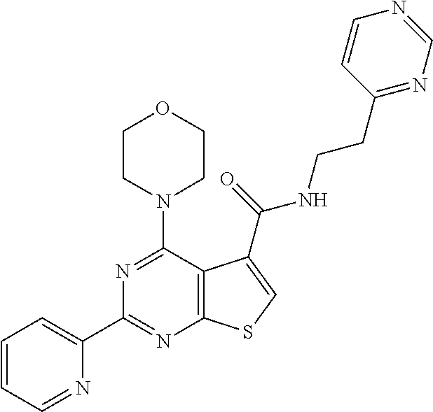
C1(C2=CC=CC=N2)=NC2=C(C(N3CCOCC3)=N1)C(C(=O)NCCC1=NC=NC=C1)=CS2
